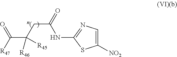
[R47]C(C(CC(=O)NC1=NC=C([NO2])S1)([R46])[R45])=O
